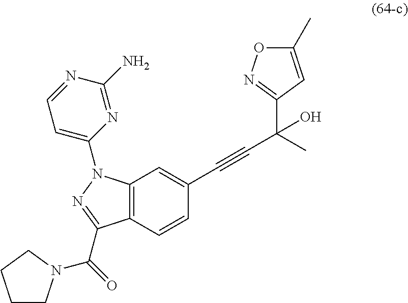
C12=C(C=CC(C#CC(O)(C3=NOC(C)=C3)C)=C1)C(C(=O)N1CCCC1)=NN2C1=CC=NC(N)=N1
